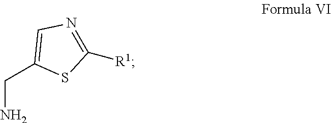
NCC1=CN=C([R1])S1
